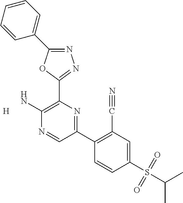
N1=C(C2=CC=CC=C2)OC(C2=C(N)N=CC(C3=C(C#N)C=C(S(=O)(=O)C(C)C)C=C3)=N2)=N1.[H]
